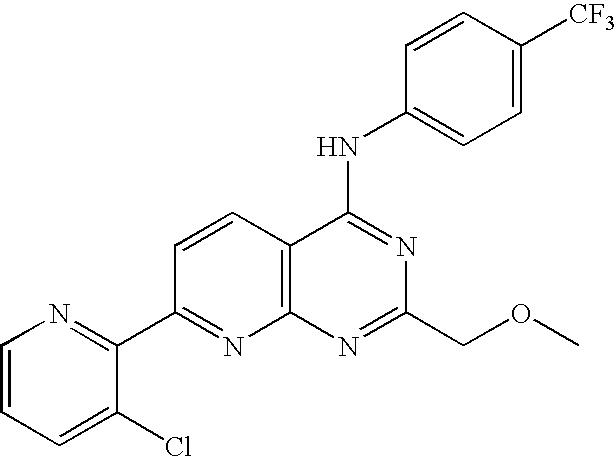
C1=CC=C(Cl)C(C2=NC3=C(C=C2)C(NC2=CC=C([CF3])C=C2)=NC(COC)=N3)=N1
